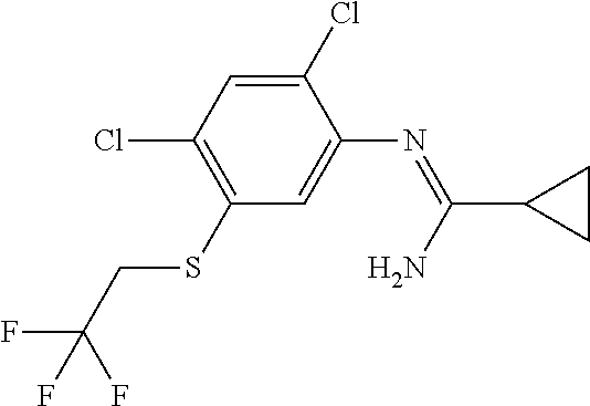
C1(Cl)=CC(Cl)=C(SCC(F)(F)F)C=C1N=C(C1CC1)N
